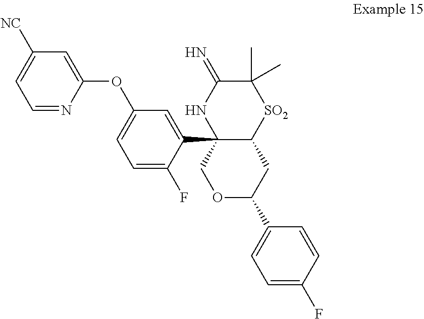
C1(OC2=CC=C(F)C(C34COC(C5=CC=C(F)C=C5)CC3[SO2]C(C)(C)C(=N)N4)=C2)=CC([NC])=CC=N1
